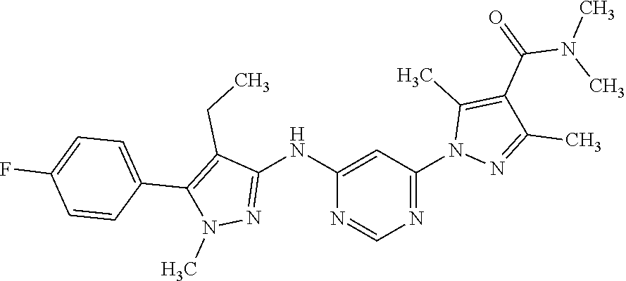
N1=C(N2N=C(C)C(C(=O)N(C)C)=C2C)C=C(NC2=NN(C)C(C3=CC=C(F)C=C3)=C2CC)N=C1
